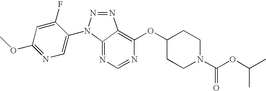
C1=C(F)C(N2N=NC3=C(OC4CCN(C(OC(C)C)=O)CC4)N=CN=C23)=CN=C1OC
